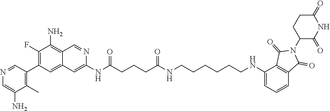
N(C(CCCC(NCCCCCCNC1=CC=CC2=C1C(=O)N(C1CCC(=O)NC1=O)C2=O)=O)=O)C1=CC2=CC(C3=C(C)C(N)=CN=C3)=C(F)C(N)=C2C=N1
